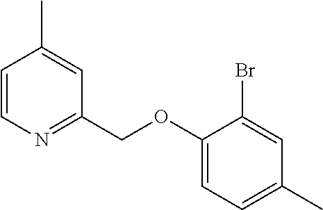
C1(OCC2=NC=CC(C)=C2)=CC=C(C)C=C1Br
